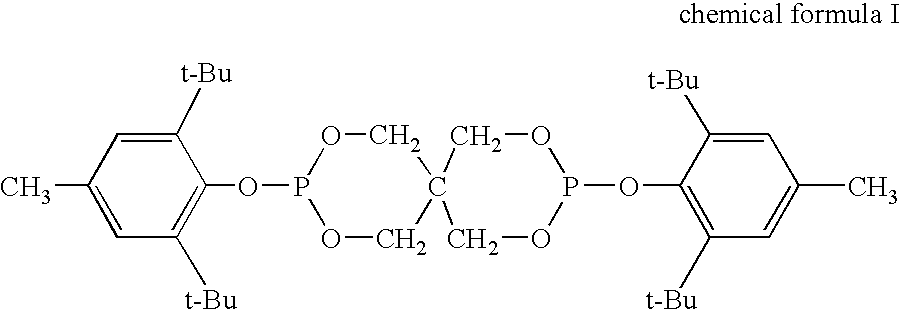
CC1=CC([t-Bu])=C(OP2OCC3(CO2)COP(OC2=C([t-Bu])C=C(C)C=C2[t-Bu])OC3)C([t-Bu])=C1
